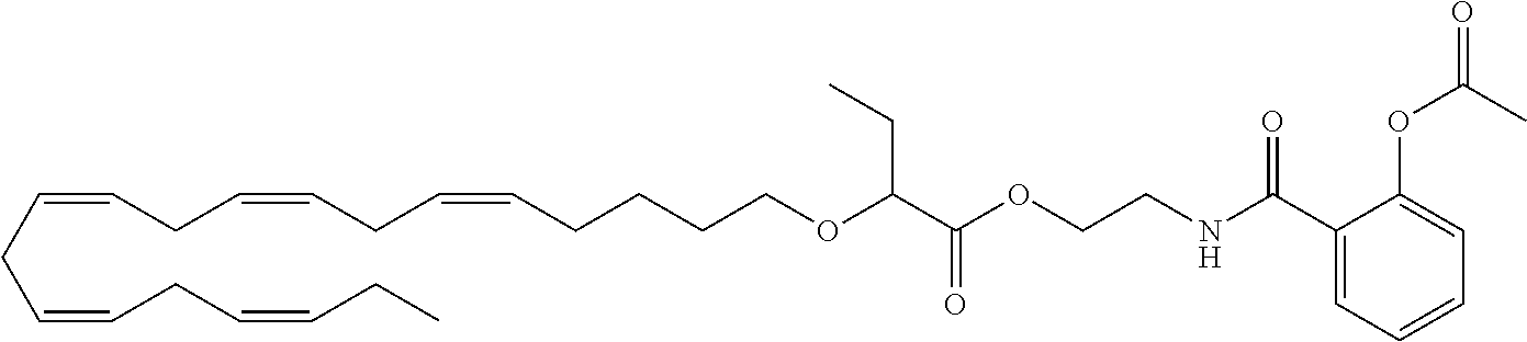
C(=CCC=CCC=CCCCCOC(C(OCCNC(C1=CC=CC=C1OC(C)=O)=O)=O)CC)CC=CCC=CCC
